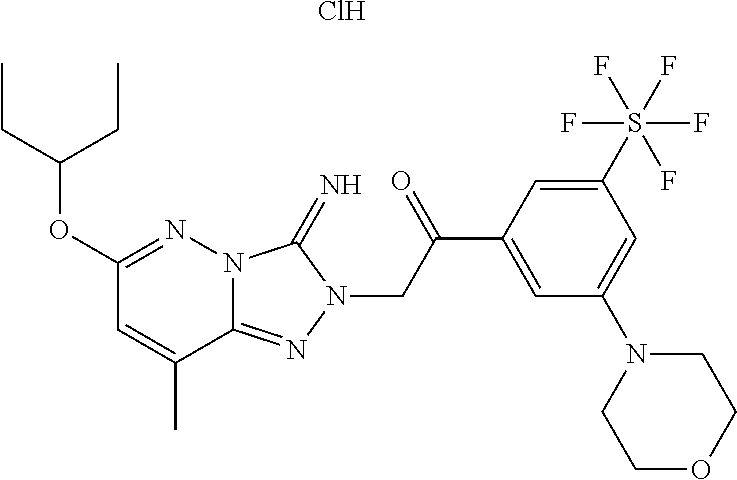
N12C(=NN(CC(C3=CC(N4CCOCC4)=CC(S(F)(F)(F)(F)F)=C3)=O)C1=N)C(C)=CC(OC(CC)CC)=N2.Cl
